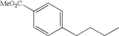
C1([MeO2C])=CC=C(CCCC)C=C1
